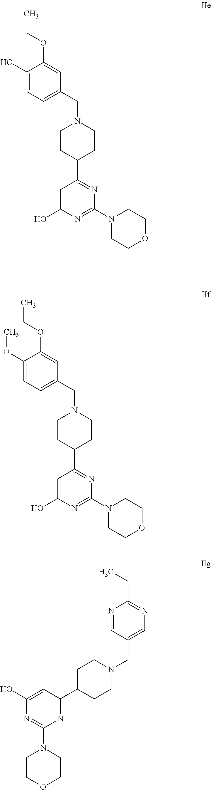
C1(O)=CC=C(CN2CCC(C3=NC(N4CCOCC4)=NC(O)=C3)CC2)C=C1OCC.C1(OC)=CC=C(CN2CCC(C3=NC(N4CCOCC4)=NC(O)=C3)CC2)C=C1OCC.C1=C(O)N=C(N2CCOCC2)N=C1C1CCN(CC2=CN=C(CC)N=C2)CC1
